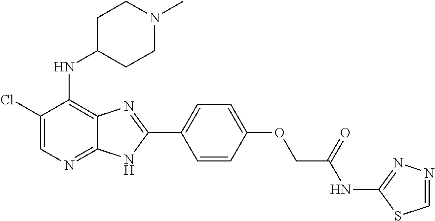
C1(Cl)=CN=C2C(=C1NC1CCN(C)CC1)N=C(C1=CC=C(OCC(NC3=NN=CS3)=O)C=C1)N2
